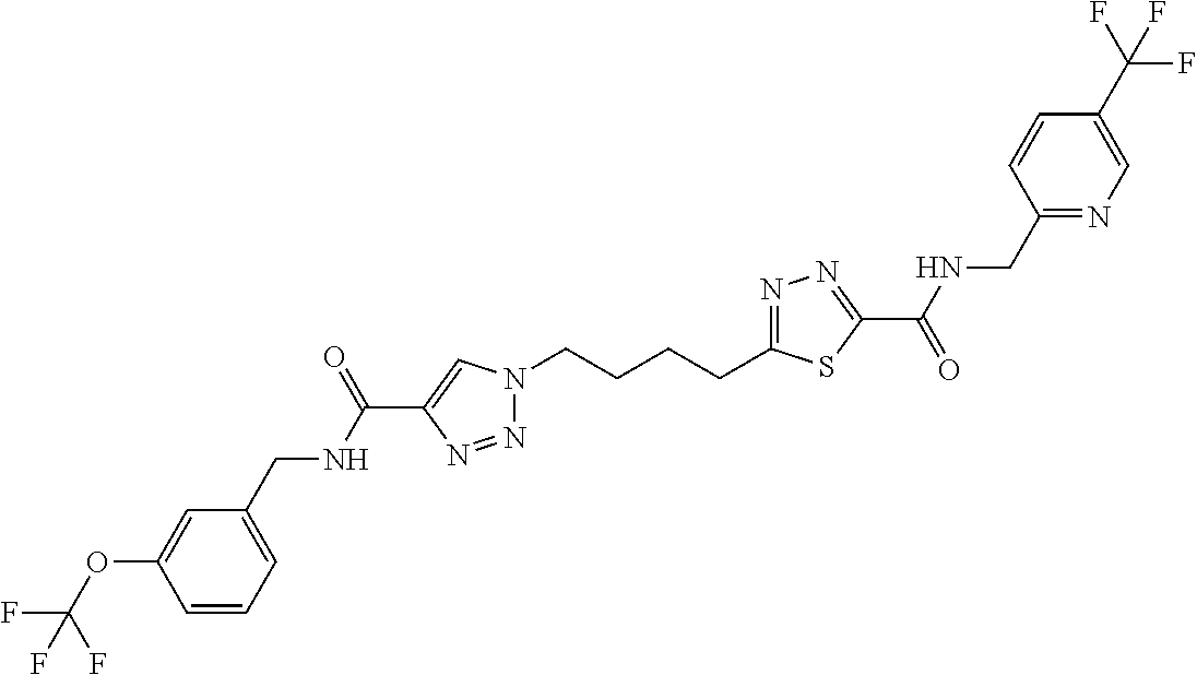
N1(CCCCC2=NN=C(C(=O)NCC3=NC=C(C(F)(F)F)C=C3)S2)N=NC(C(NCC2=CC=CC(OC(F)(F)F)=C2)=O)=C1
